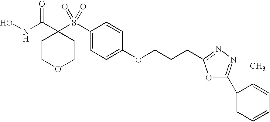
ONC(C1(S(C2=CC=C(OCCCC3=NN=C(C4=CC=CC=C4C)O3)C=C2)(=O)=O)CCOCC1)=O
